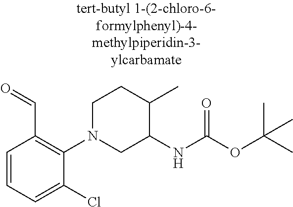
C1N(C2=C(C=O)C=CC=C2Cl)CC(NC(OC(C)(C)C)=O)C(C)C1
